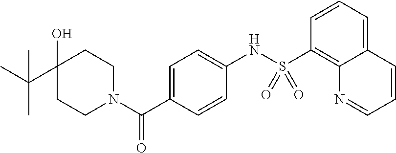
C1(O)(C(C)(C)C)CCN(C(C2=CC=C(NS(C3=C4C(=CC=C3)C=CC=N4)(=O)=O)C=C2)=O)CC1
